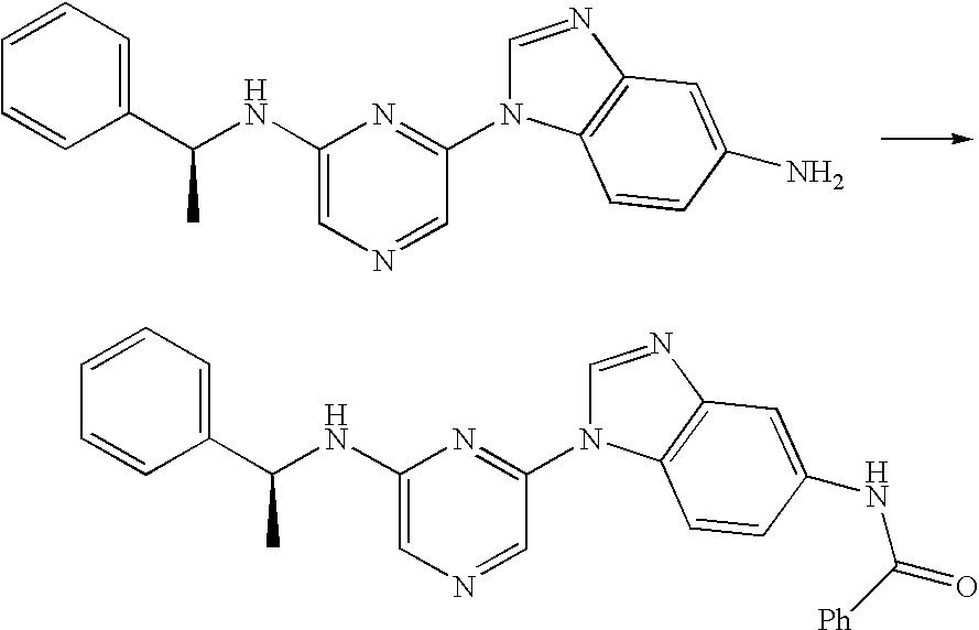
C1(C(NC2=CN=CC(N3C=NC4=C3C=CC(NC(=O)[Ph])=C4)=N2)C)=CC=CC=C1.C1(C(NC2=CN=CC(N3C=NC4=C3C=CC(N)=C4)=N2)C)=CC=CC=C1
